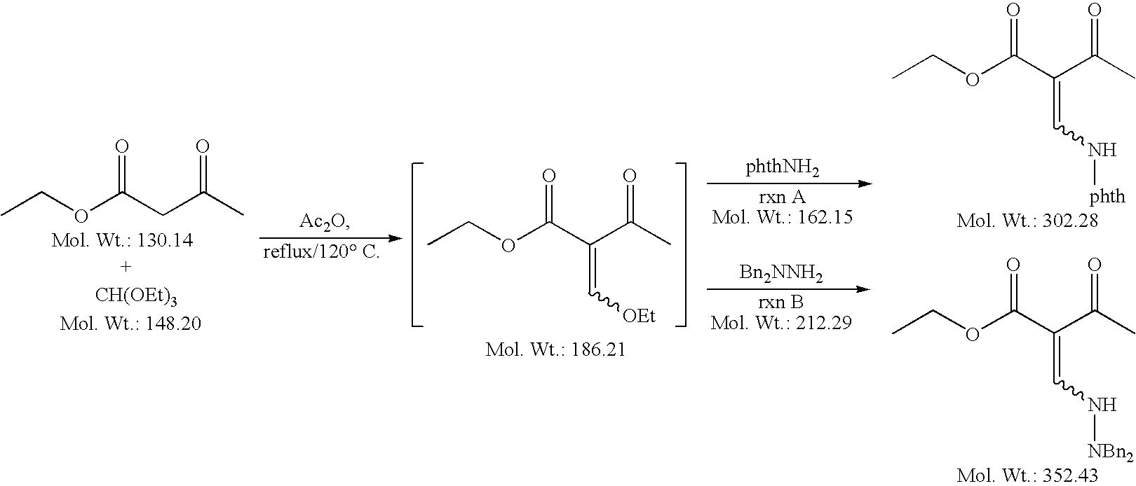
CCOC(CC(C)=O)=O.[CH(OEt)3].CCOC(C(C(C)=O)=C[OEt])=O.[Bn2NNH2].CCOC(=O)C(=CN[phth])C(=O)C.CCOC(=O)C(=CN[NBn2])C(=O)C
